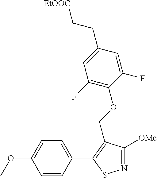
N1=C([OMe])C(COC2=C(F)C=C(CC[EtOOC])C=C2F)=C(C2=CC=C(OC)C=C2)S1
